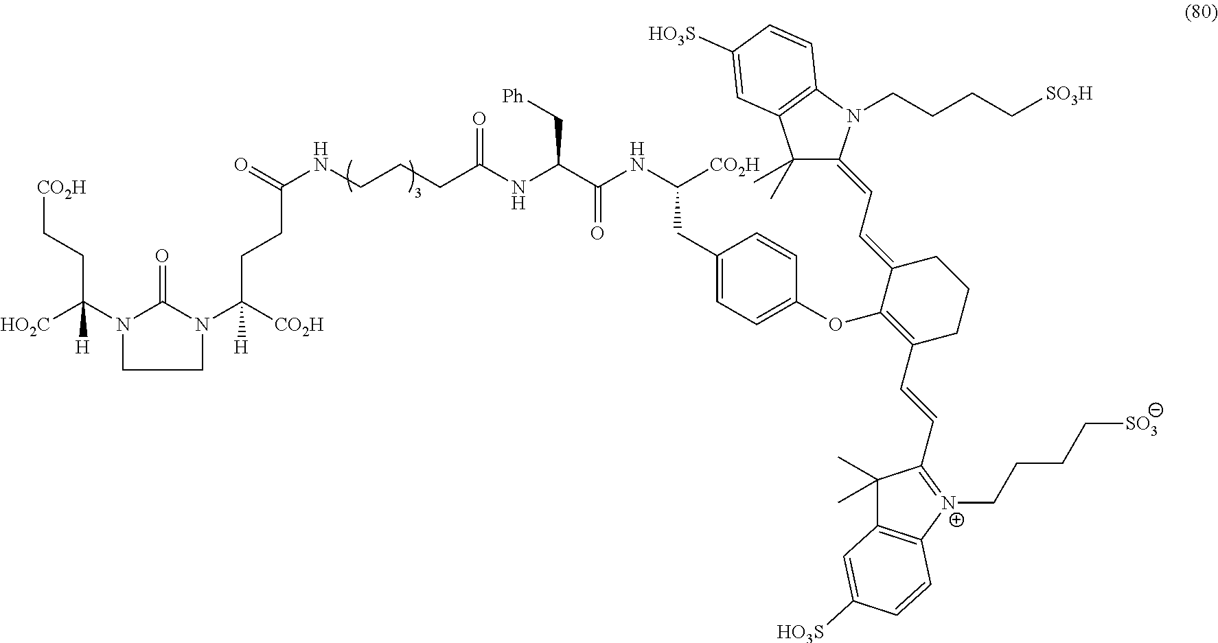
[CO2H]CCC(N1C(=O)N(C([CO2H])(CCC(=O)NCCCC(NC(C(NC(CC2=CC=C(OC3=C(C=CC4=[N+](CCCC[SO3])C5=C(C4(C)C)C=C([HO3S])C=C5)CCCC3=CC=C3C(C)(C)C4=C(N3CCCC[SO3H])C=CC([HO3S])=C4)C=C2)[CO2H])=O)C[Ph])=O)[H])CC1)([HO2C])[H]
